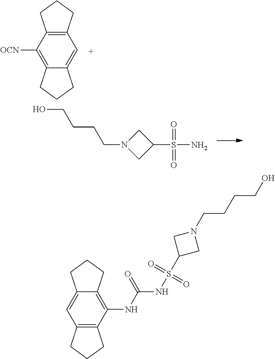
C1=C2C(=C([OCN])C3=C1CCC3)CCC2.OCCCCN1CC(S(N)(=O)=O)C1.C1(NC(NS(C2CN(CCCCO)C2)(=O)=O)=O)=C2C(=CC3=C1CCC3)CCC2
